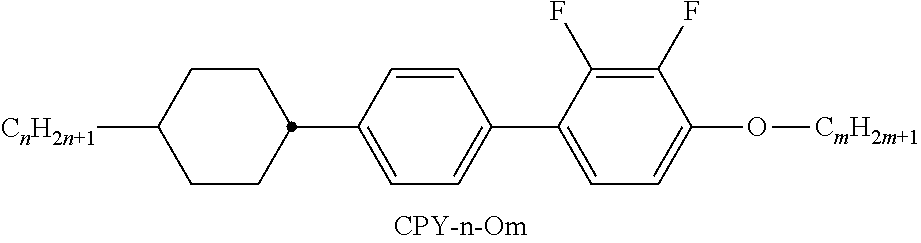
C1=C(C2CCC([CnH2n+1])CC2)C=CC(C2=CC=C(O[CmH2m+1])C(F)=C2F)=C1
